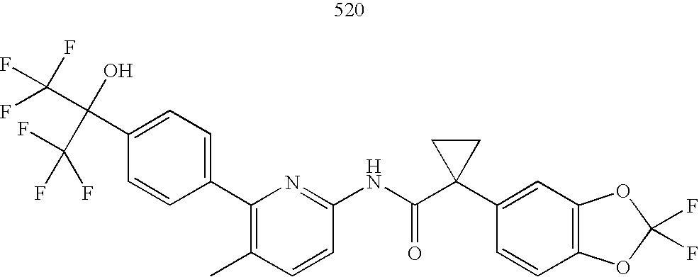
C1=CC(NC(C2(C3=CC4=C(C=C3)OC(F)(F)O4)CC2)=O)=NC(C2=CC=C(C(C(F)(F)F)(O)C(F)(F)F)C=C2)=C1C
